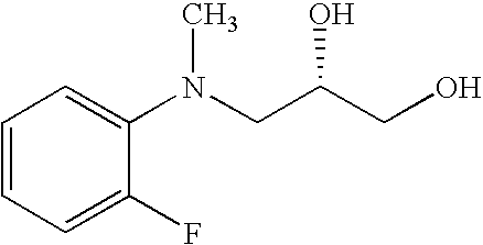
C1=CC=C(F)C(N(CC(CO)O)C)=C1
